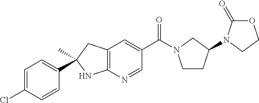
C12=C(C=C(C(=O)N3CCC(N4C(=O)OCC4)C3)C=N1)CC(C)(C1=CC=C(Cl)C=C1)N2
